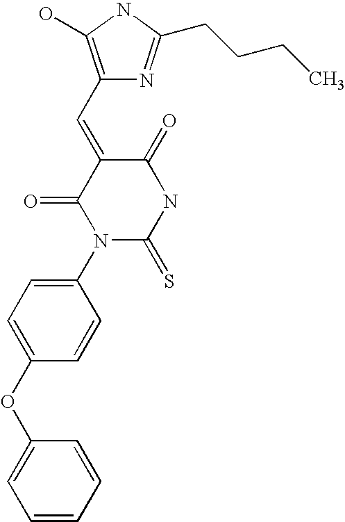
N1C(=O)C(=CC2=C(O)NC(CCCC)=N2)C(=O)N(C2=CC=C(OC3=CC=CC=C3)C=C2)C1=S
